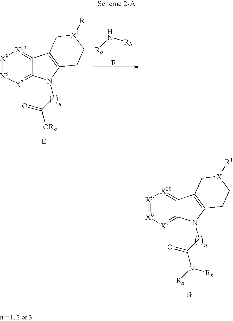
[X9]1=[X8][X7]=C2C(=[X10]1)C1=C(N2CC([ORa])=O)CC[X1]([R1])C1.N([Rb])[Ra].F.[X9]1=[X8][X7]=C2C(=[X10]1)C1=C(N2CC(N([Ra])[Rb])=O)CC[X1]([R1])C1
